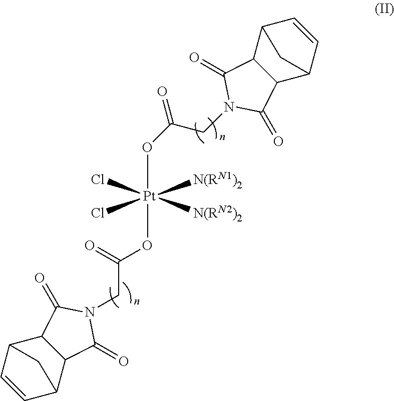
O([Pt]([N(RN1)2])([N(RN2)2])(Cl)(Cl)OC(CN1C(=O)C2C(C3C=CC2C3)C1=O)=O)C(=O)CN1C(=O)C2C(C3C=CC2C3)C1=O
